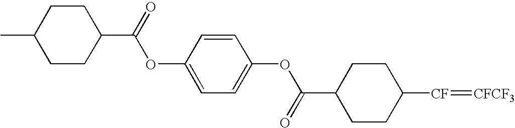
C1CC([CF]=[CFCF3])CCC1C(OC1=CC=C(OC(C2CCC(C)CC2)=O)C=C1)=O
